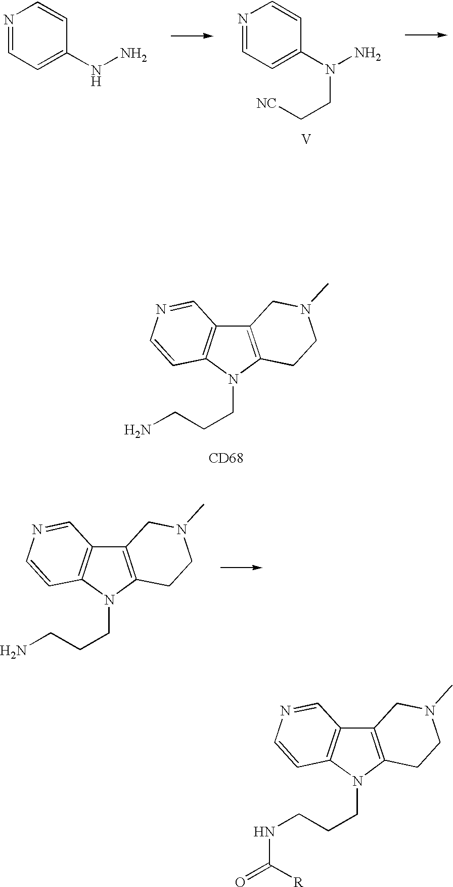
N1(CCCN)C2=C(C3=C1C=CN=C3)CN(C)CC2.[CD68].N1(CCCN)C2=C(C3=C1C=CN=C3)CN(C)CC2.N1=CC=C(N(N)CC[NC])C=C1.[V].N1=CC=C(NN)C=C1.N1(CCCNC([R])=O)C2=C(C3=C1C=CN=C3)CN(C)CC2
